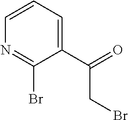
N1=C(Br)C(C(=O)CBr)=CC=C1
